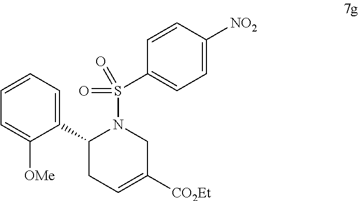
C1=CC=C(C2CC=C([CO2Et])CN2S(=O)(=O)C2=CC=C([NO2])C=C2)C([OMe])=C1
